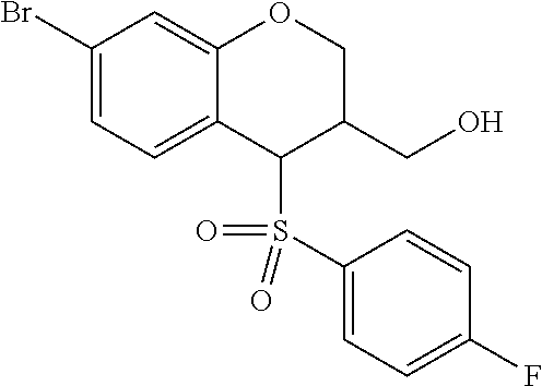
C1(Br)=CC=C2C(=C1)OCC(CO)C2S(=O)(C1=CC=C(F)C=C1)=O
